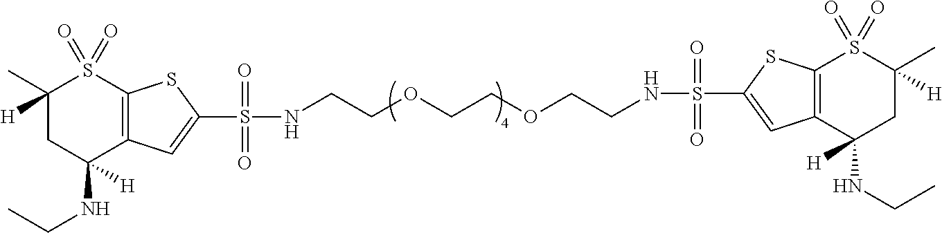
C1(C)([H])CC(NCC)([H])C2=C(S1(=O)=O)SC(S(NCCOCCOCCNS(C1=CC3=C(S1)S(=O)(=O)C(C)([H])CC3(NCC)[H])(=O)=O)(=O)=O)=C2
